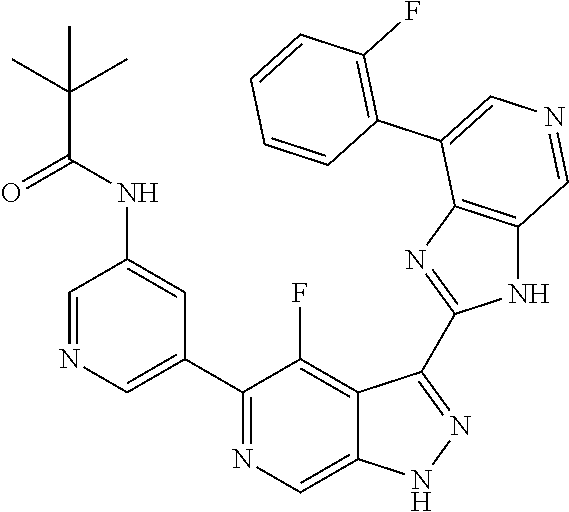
C1(C2=CN=CC(NC(=O)C(C)(C)C)=C2)=NC=C2C(=C1F)C(C1=NC3=C(N1)C=NC=C3C1=C(F)C=CC=C1)=NN2
